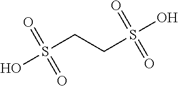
S(CCS(O)(=O)=O)(O)(=O)=O
